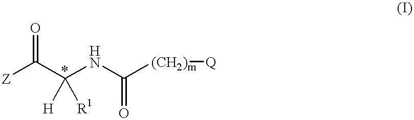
[Z]C(=O)C(NC(=O)[(CH2)m][Q])([H])[R1]
